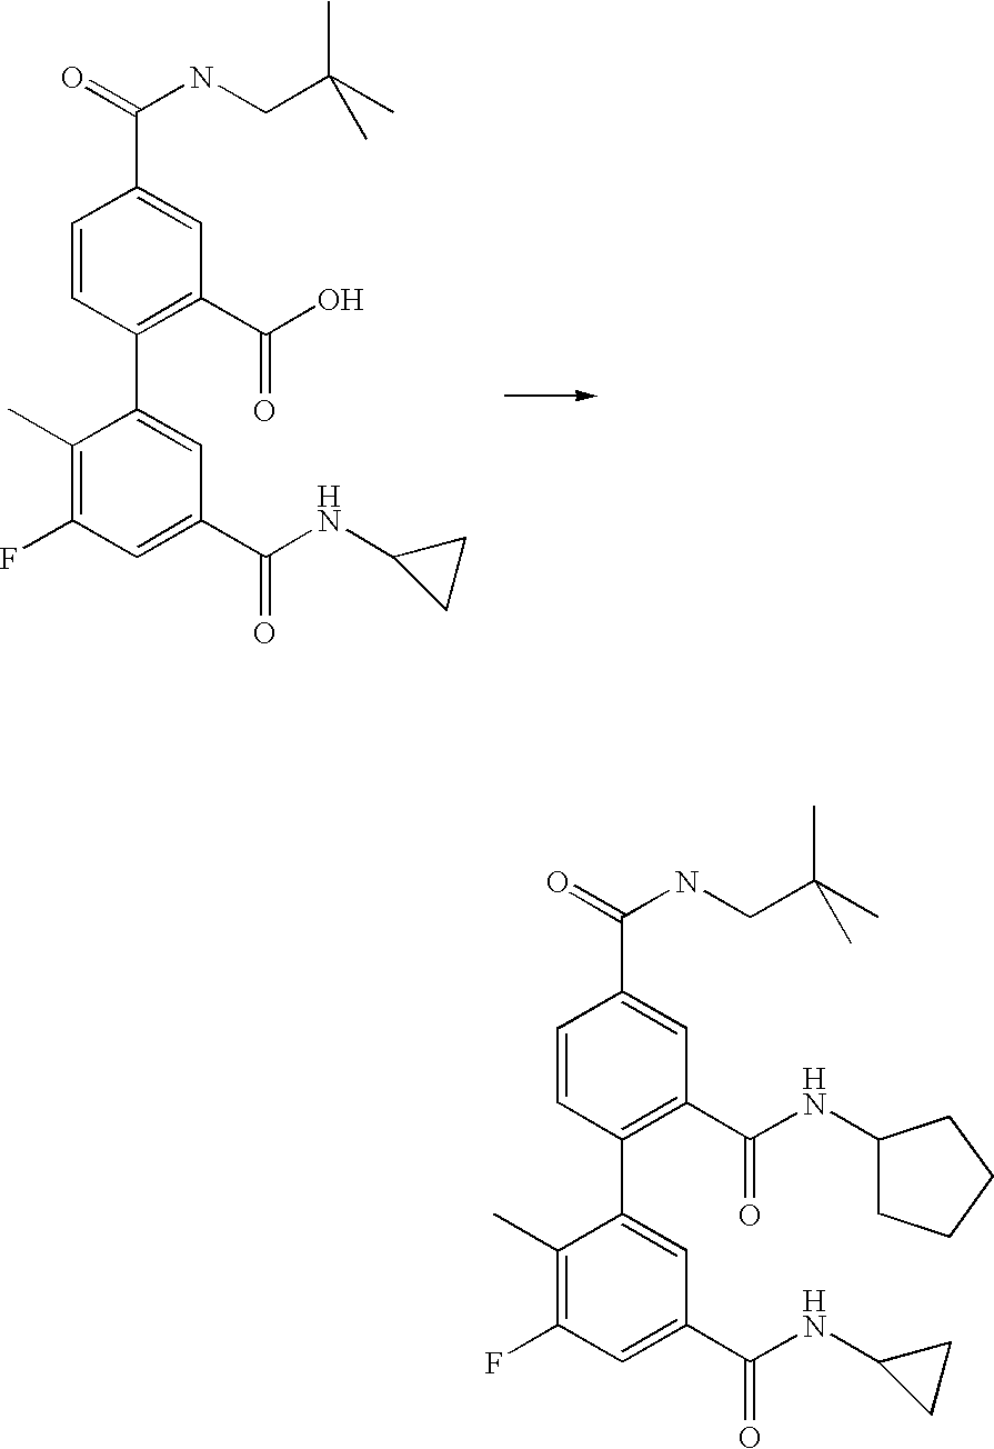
C1(C)=C(F)C=C(C(=O)NC2CC2)C=C1C1=C(C(O)=O)C=C(C(=O)NCC(C)(C)C)C=C1.C1(C)=C(F)C=C(C(=O)NC2CC2)C=C1C1=C(C(NC2CCCC2)=O)C=C(C(=O)NCC(C)(C)C)C=C1
